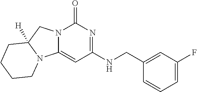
C1(CNC2=NC(=O)N3C(=C2)N2C([H])(C3)CCCC2)=CC(F)=CC=C1
